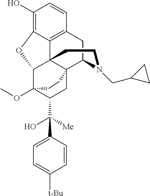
C1(O)=C2C3=C(C=C1)CC1C45C3(C(C(OC)(C(C(C3=CC=C([t-Bu])C=C3)(O)[Me])C4)CC5)O2)CCN1CC1CC1
